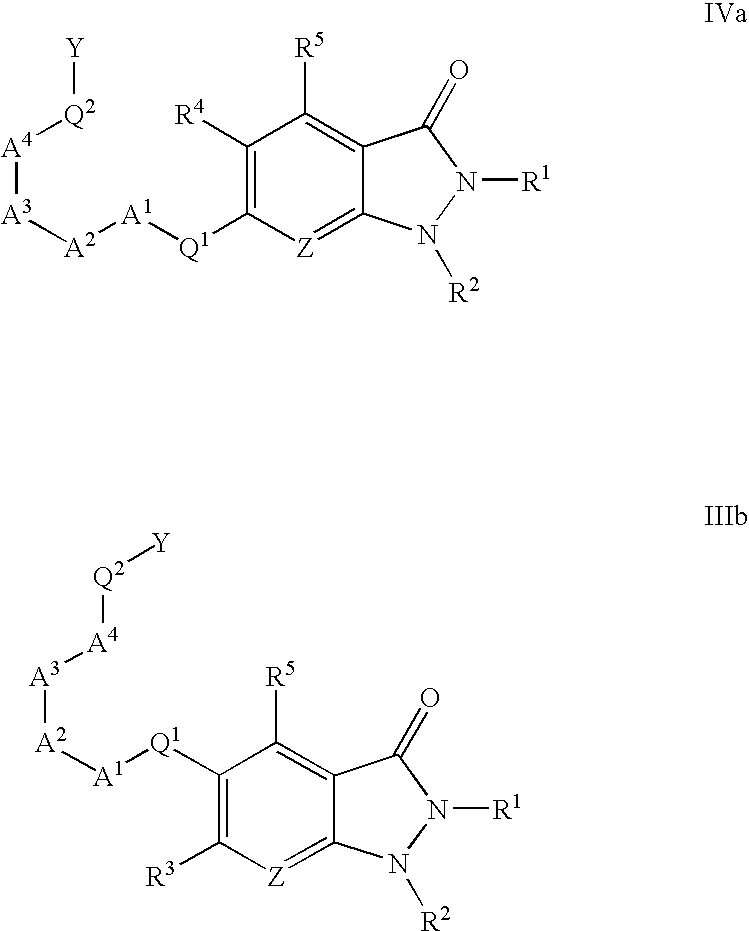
[A4]([A3][A2][A1][Q1]C1=C([R4])C([R5])=C2C(=[Z]1)N([R2])N([R1])C2=O)[Q2][Y].[A1]([Q1]C1=C([R3])[Z]=C2C(=C1[R5])C(=O)N([R1])N2[R2])[A2][A3][A4][Q2][Y]
